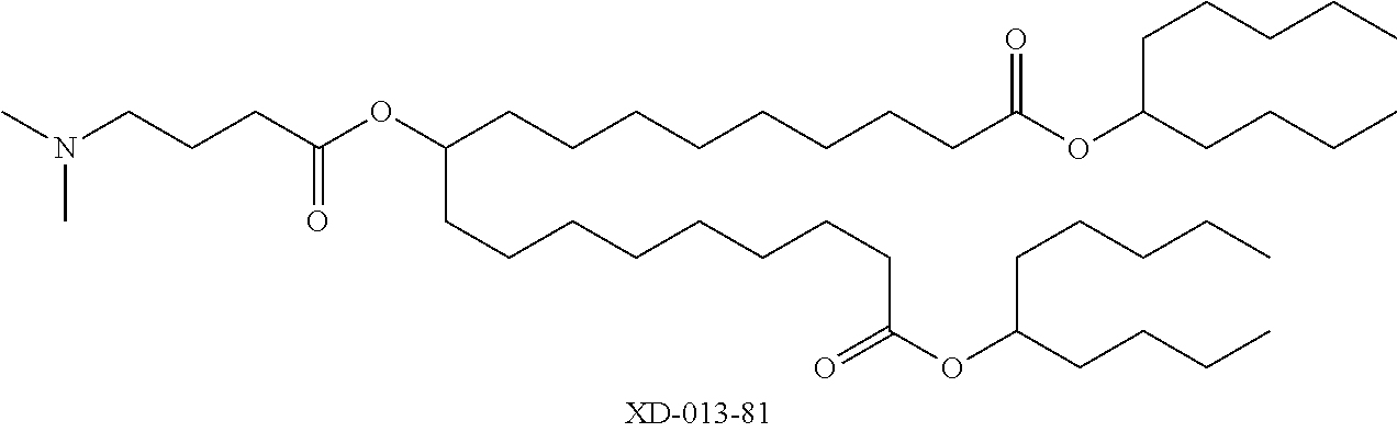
N(CCCC(OC(CCCCCCCCC(OC(CCCC)CCCCC)=O)CCCCCCCCC(OC(CCCC)CCCCC)=O)=O)(C)C
